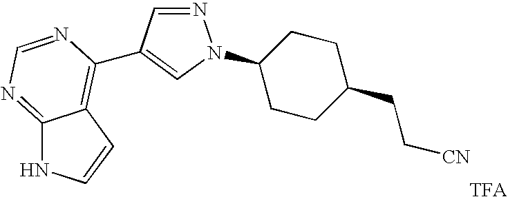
C12=NC=NC(C3=CN(C4CCC(CC[CN])CC4)N=C3)=C1C=CN2.[TFA]
